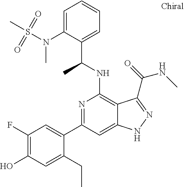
C(NC1=C2C(=CC(C3=CC(F)=C(O)C=C3CC)=N1)NN=C2C(NC)=O)(C1=CC=CC=C1N(S(C)(=O)=O)C)C
